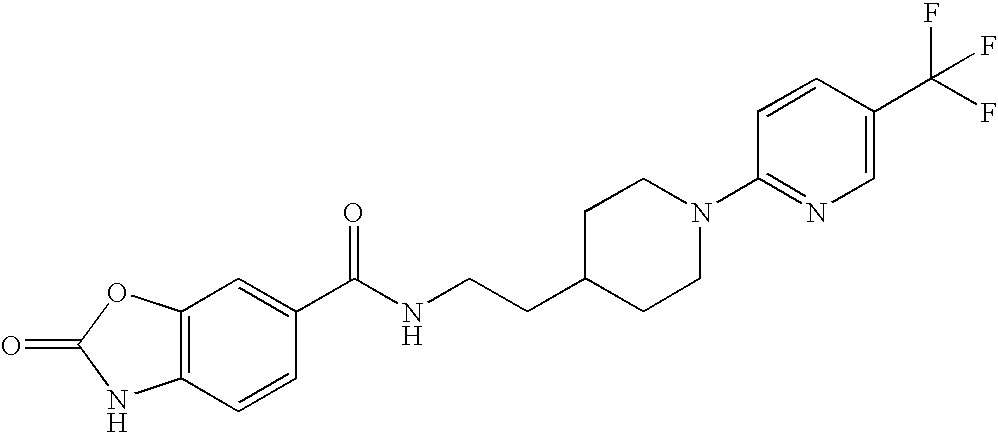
C1=CC2=C(C=C1C(NCCC1CCN(C3=NC=C(C(F)(F)F)C=C3)CC1)=O)OC(=O)N2
